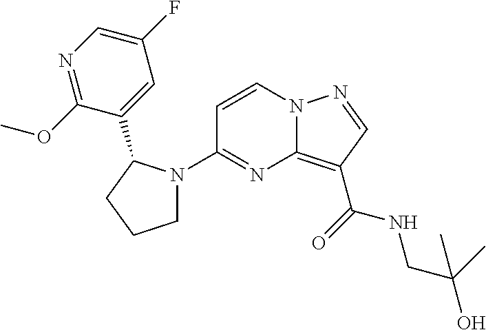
C1(N2CCCC2C2=CC(F)=CN=C2OC)=NC2=C(C(=O)NCC(O)(C)C)C=NN2C=C1
